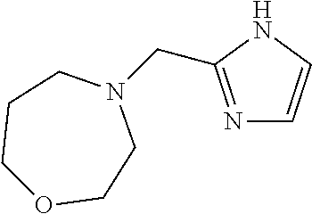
N1=C(CN2CCCOCC2)NC=C1
